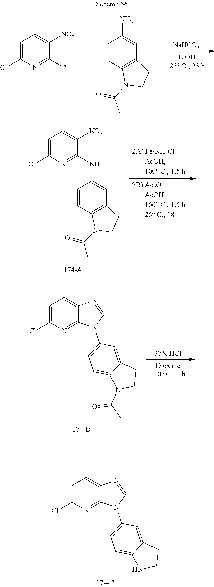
[NaHCO3].C1=C(Cl)N=C(Cl)C([NO2])=C1.C1=CC2=C(C=C1N)CCN2C(C)=O.C1=CC2=C(C=C1NC1=NC(Cl)=CC=C1[NO2])CCN2C(=O)C.C1=C(Cl)N=C2C(=C1)N=C(C)N2C1=CC=C2C(=C1)CCN2C(C)=O.C1=C(Cl)N=C2C(=C1)N=C(C)N2C1=CC=C2C(=C1)CCN2
